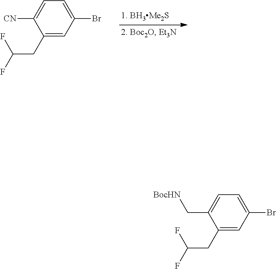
C1([CN])=CC=C(Br)C=C1CC(F)F.C1(C[BocHN])=CC=C(Br)C=C1CC(F)F
